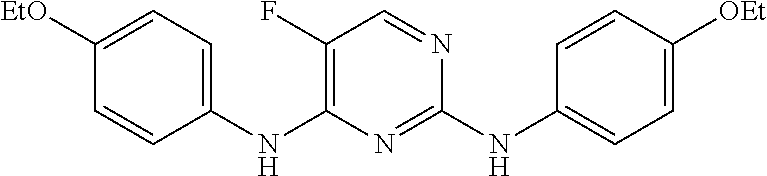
C1(NC2=C(F)C=NC(NC3=CC=C([OEt])C=C3)=N2)=CC=C([EtO])C=C1
